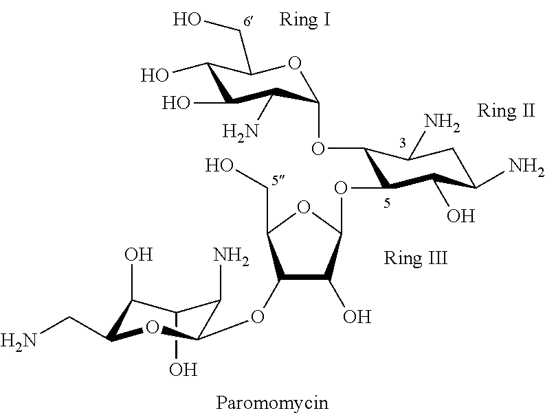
C1(O)C(O)C(CN)OC(OC2C(O)C(OC3C(OC4C(N)C(O)C(O)C(CO)O4)C(N)CC(N)C3O)OC2CO)C1N
